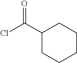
ClC(C1CCCCC1)=O
